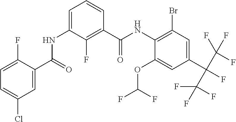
C1=C(F)C(C(=O)NC2=CC=CC(C(NC3=C(Br)C=C(C(C(F)(F)F)(C(F)(F)F)F)C=C3OC(F)F)=O)=C2F)=CC(Cl)=C1
